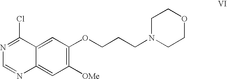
C1([OMe])=C(OCCCN2CCOCC2)C=C2C(=C1)N=CN=C2Cl
